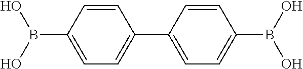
C1=CC(B(O)O)=CC=C1C1=CC=C(B(O)O)C=C1
